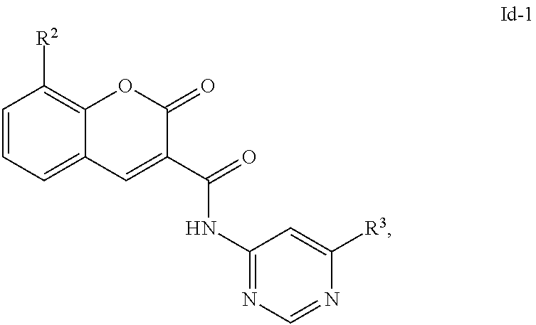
C1=CC=C2C(=C1[R2])OC(=O)C(C(=O)NC1=NC=NC([R3])=C1)=C2
